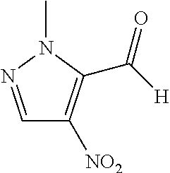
C1=NN(C)C(C([H])=O)=C1[NO2]
